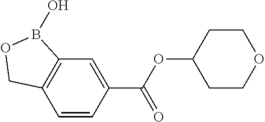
C12=C(C=CC(C(OC3CCOCC3)=O)=C1)COB2O
